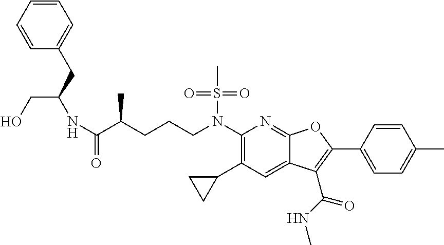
N(C(C(CCCN(C1=C(C2CC2)C=C2C(=N1)OC(C1=CC=C(C)C=C1)=C2C(NC)=O)S(C)(=O)=O)C)=O)C(CO)CC1=CC=CC=C1
